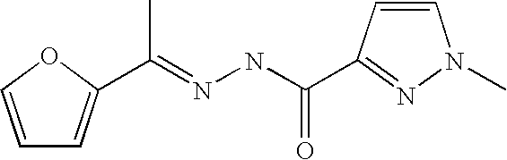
C1=COC(C(=NNC(=O)C2=NN(C)C=C2)C)=C1
